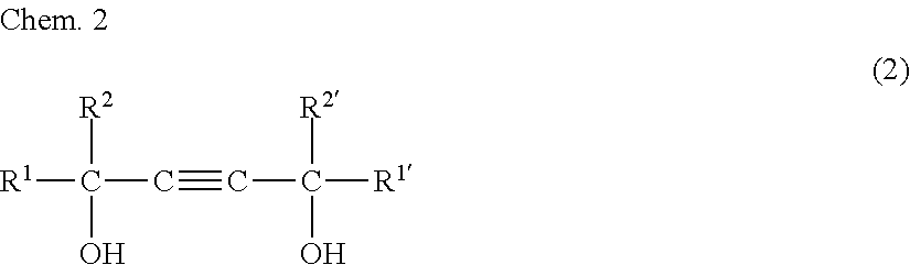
[R1]C([R2])(O)C#CC(O)([R1])[R2]
